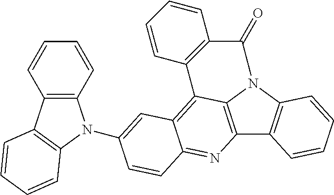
C1=CC2=C(C=C1)C1=C(C=CC=C1)N2C1=CC2=C3C4=C(C5=C(N4C(=O)C4=C3C=CC=C4)C=CC=C5)N=C2C=C1
